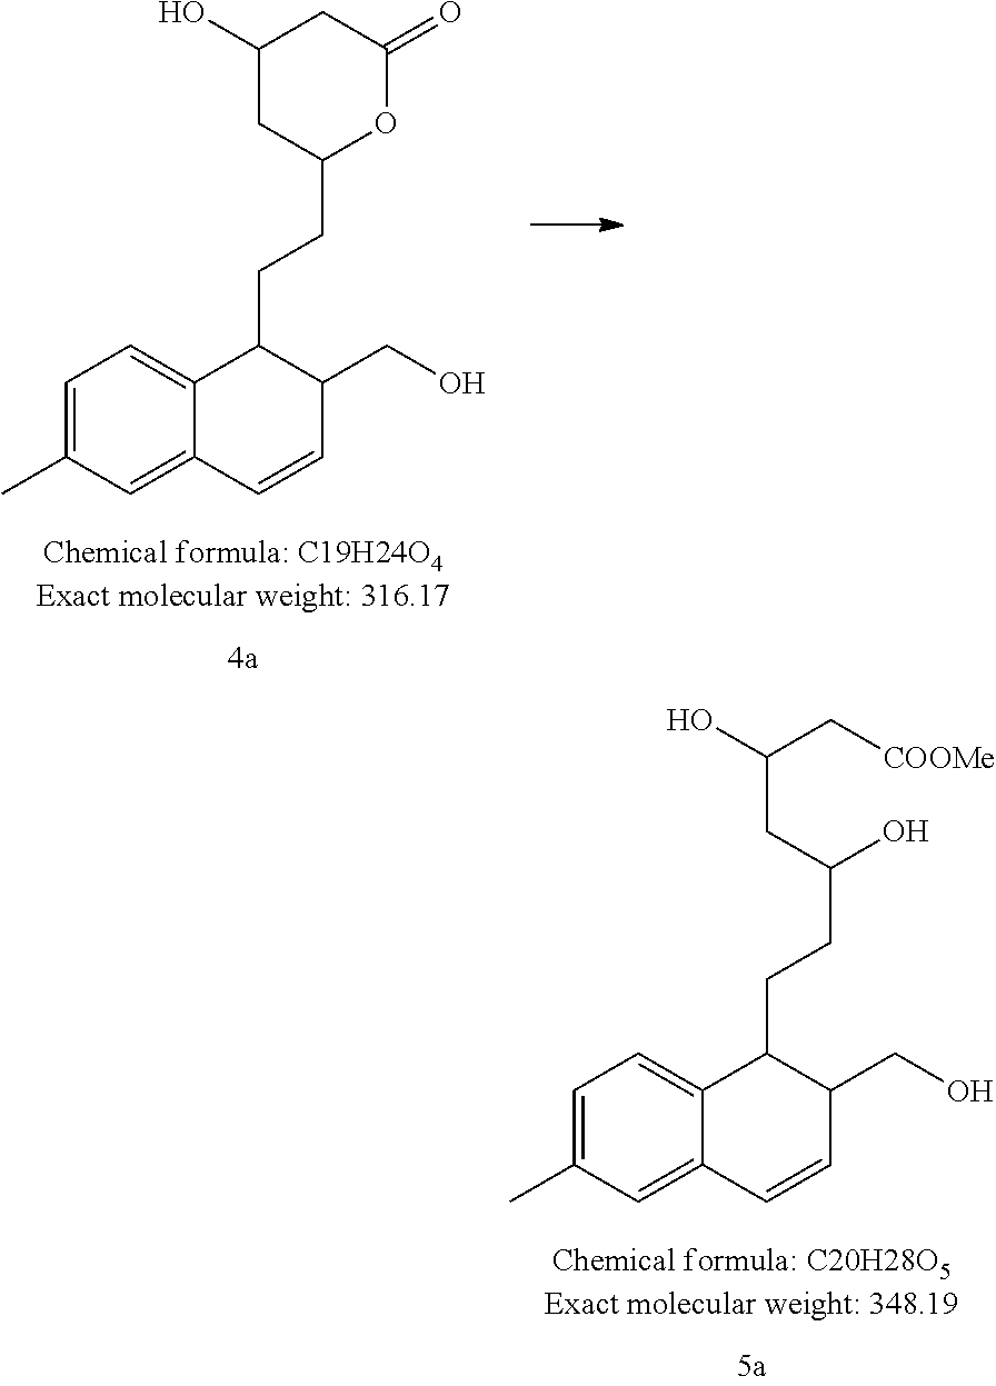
C1=C(C)C=C2C(=C1)C(CCC(O)CC(C[COOMe])O)C(CO)C=C2.C1=C(C)C=C2C(=C1)C(CCC1OC(=O)CC(O)C1)C(CO)C=C2
